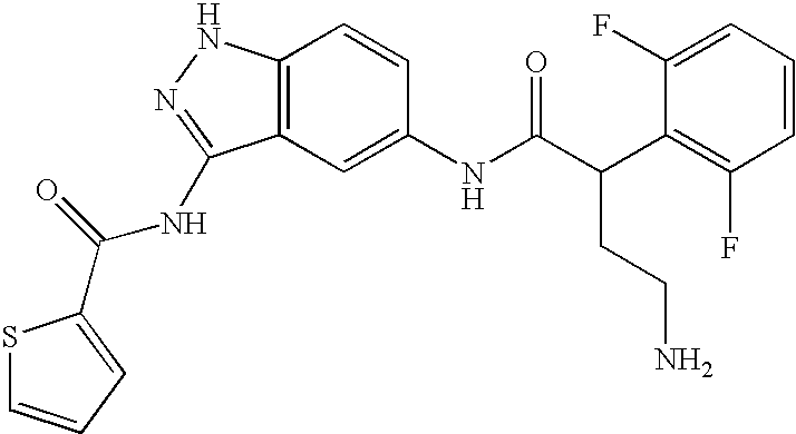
C12=C(C=C(NC(C(C3=C(F)C=CC=C3F)CCN)=O)C=C1)C(NC(=O)C1=CC=CS1)=NN2
